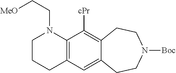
C12=C(C([cPr])=C3C(=C1)CCN([Boc])CC3)N(CC[MeO])CCC2
